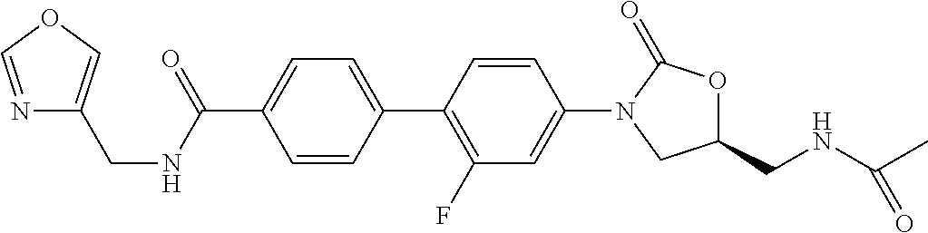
C1(CNC(C)=O)OC(=O)N(C2=CC(F)=C(C3=CC=C(C(NCC4=COC=N4)=O)C=C3)C=C2)C1
